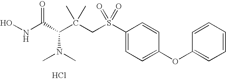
C1(S(CC(C(C(NO)=O)N(C)C)(C)C)(=O)=O)=CC=C(OC2=CC=CC=C2)C=C1.Cl
